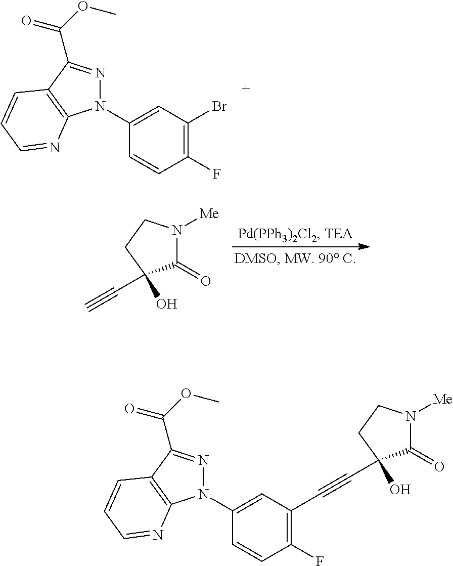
C1(N2N=C(C(OC)=O)C3=C2N=CC=C3)=CC(Br)=C(F)C=C1.C1(=O)N([Me])CCC1(C#C)O.C1(N2N=C(C(OC)=O)C3=C2N=CC=C3)=CC(C#CC2(O)C(=O)N([Me])CC2)=C(F)C=C1
